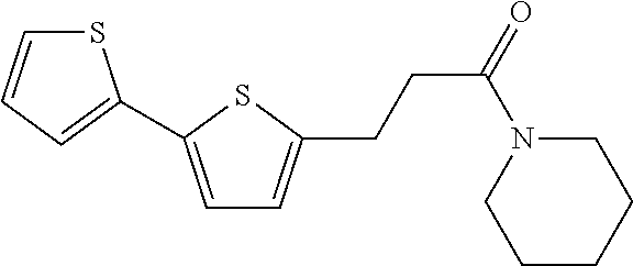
S1C=CC=C1C1=CC=C(CCC(=O)N2CCCCC2)S1
